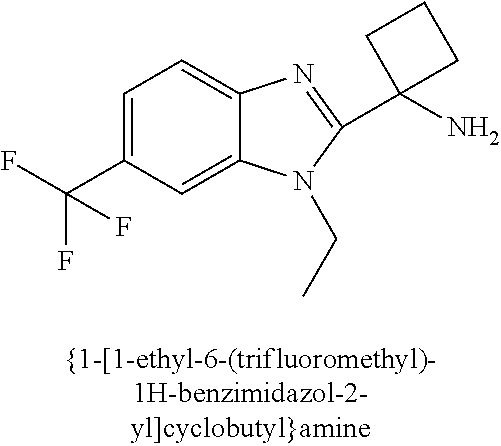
C1=C(C(F)(F)F)C=C2C(=C1)N=C(C1(N)CCC1)N2CC
